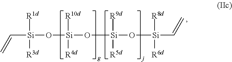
C([Si](O[Si](O[Si](O[Si](C=C)([R8d])[R6d])([R9d])[R5d])([R10d])[R4d])([R1d])[R3d])=C
